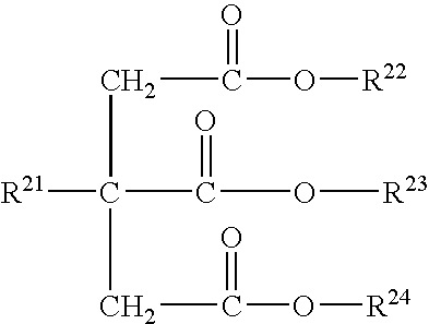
C(C(CC(=O)O[R24])(C(O[R23])=O)[R21])C(=O)O[R22]
